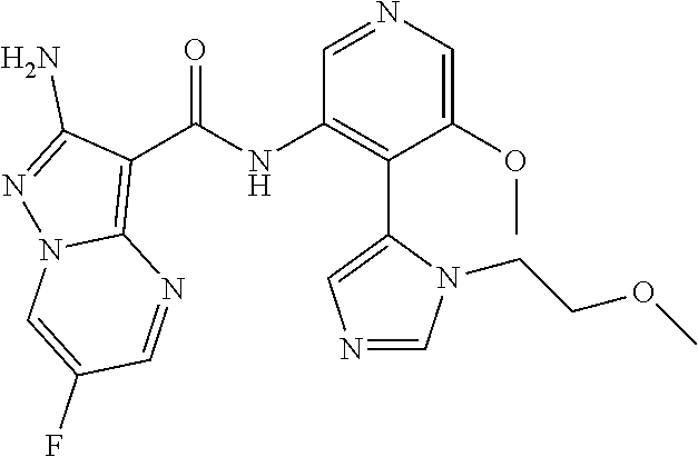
O=C(NC1=C(C2=CN=CN2CCOC)C(OC)=CN=C1)C1=C2N(N=C1N)C=C(F)C=N2
